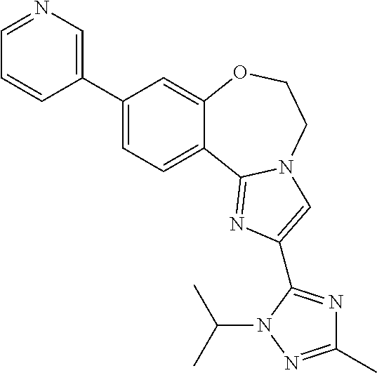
C1(C2=CN=CC=C2)=CC=C2C(=C1)OCCN1C2=NC(C2=NC(C)=NN2C(C)C)=C1
